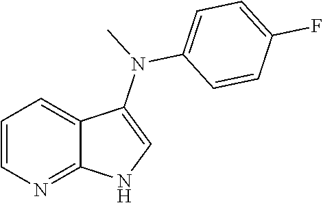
C1=CN=C2C(=C1)C(N(C1=CC=C(F)C=C1)C)=CN2
